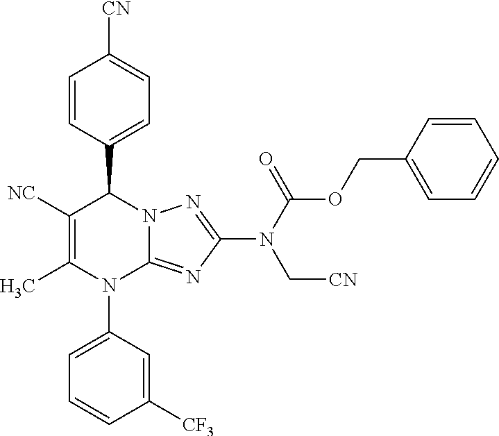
C1=CC(C2C([NC])=C(C)N(C3=CC=CC([CF3])=C3)C3=NC(N(C(=O)OCC4=CC=CC=C4)C[CN])=NN23)=CC=C1[CN]
